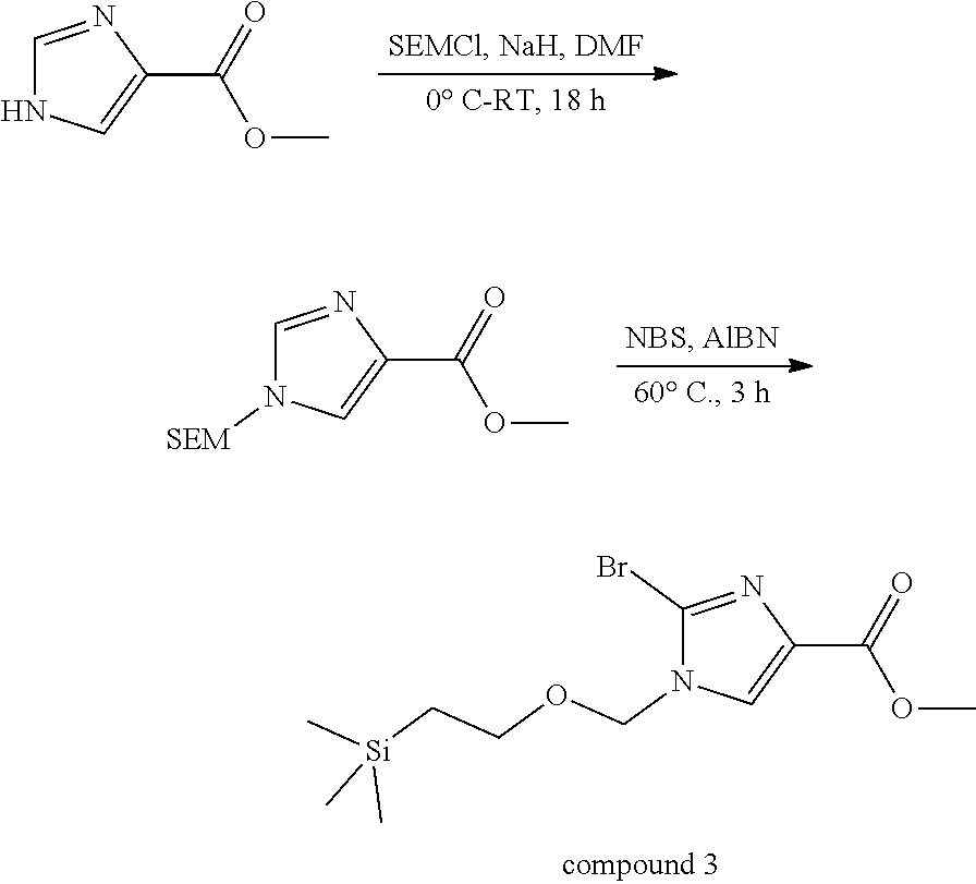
C1(Br)=NC(C(=O)OC)=CN1COCC[Si](C)(C)C.C1=NC(C(=O)OC)=CN1.C1=NC(C(=O)OC)=CN1[SEM]
